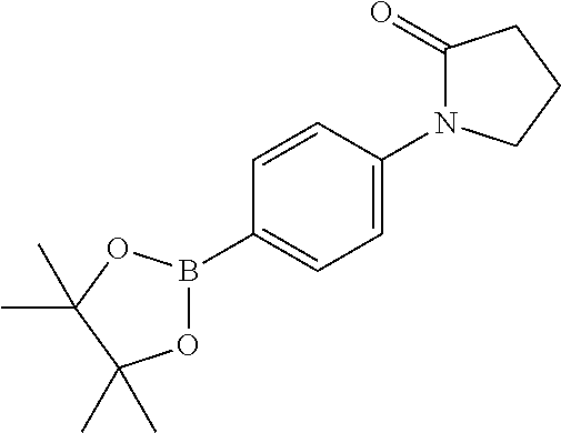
O1B(C2=CC=C(N3C(=O)CCC3)C=C2)OC(C)(C)C1(C)C
